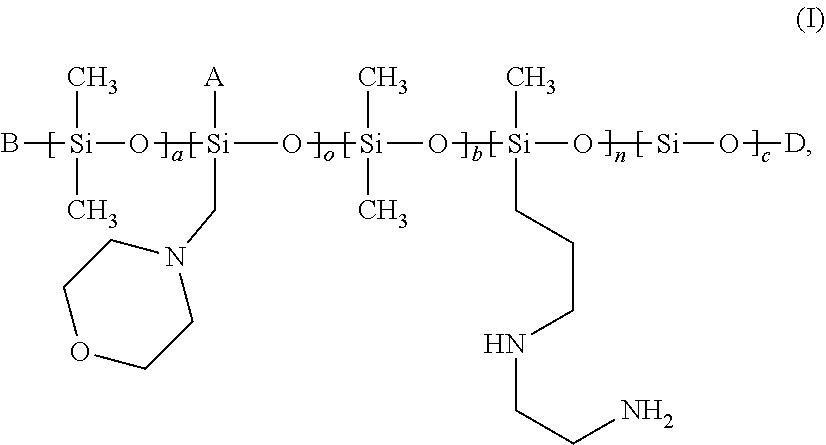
B[Si](O[Si](O[Si](O[Si](O[Si]O[D])(C)CCCNCCN)(C)C)([A])CN1CCOCC1)(C)C
